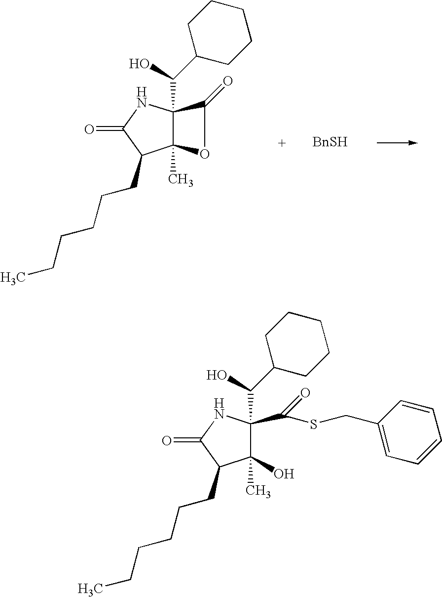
C12(C)C(C(O)C3CCCCC3)(NC(=O)C1CCCCCC)C(=O)O2.[BnSH].C1(O)(C)C(C(O)C2CCCCC2)(C(SCC2=CC=CC=C2)=O)NC(=O)C1CCCCCC
